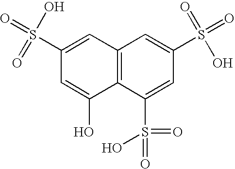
C12=C(C(S(=O)(=O)O)=CC(S(=O)(=O)O)=C1)C(O)=CC(S(=O)(O)=O)=C2
